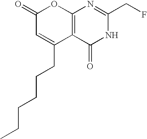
C12=C(C(=O)NC(CF)=N1)C(CCCCCC)=CC(=O)O2
